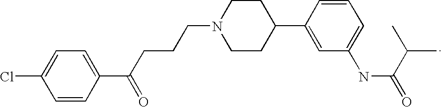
C1=CC(C(CCCN2CCC(C3=CC(NC(C(C)C)=O)=CC=C3)CC2)=O)=CC=C1Cl
